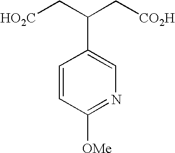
[HO2C]CC(C1=CN=C([OMe])C=C1)C[CO2H]
